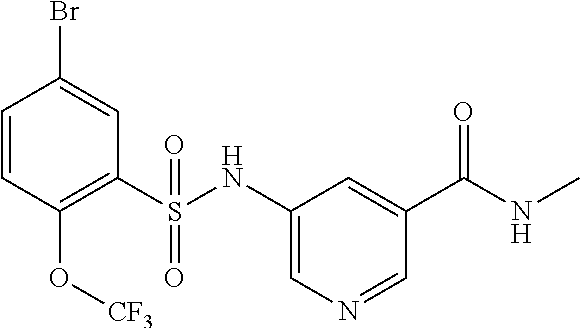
C1=CC(O[CF3])=C(S(NC2=CN=CC(C(NC)=O)=C2)(=O)=O)C=C1Br
